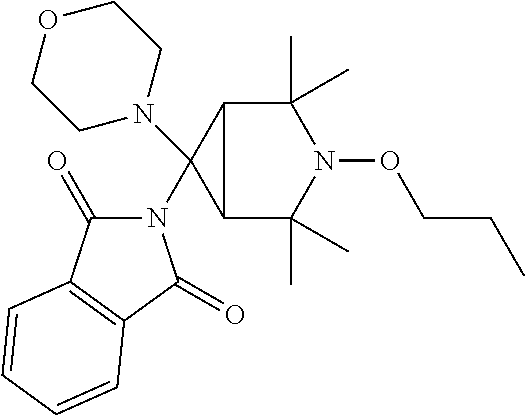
C12C(C)(C)N(OCCC)C(C)(C)C1C2(N1CCOCC1)N1C(=O)C2=C(C1=O)C=CC=C2
